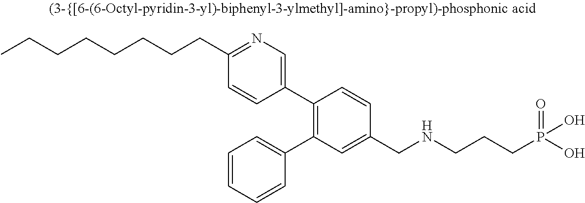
C(CCCC1=NC=C(C2=C(C3=CC=CC=C3)C=C(CNCCCP(O)(O)=O)C=C2)C=C1)CCCC
